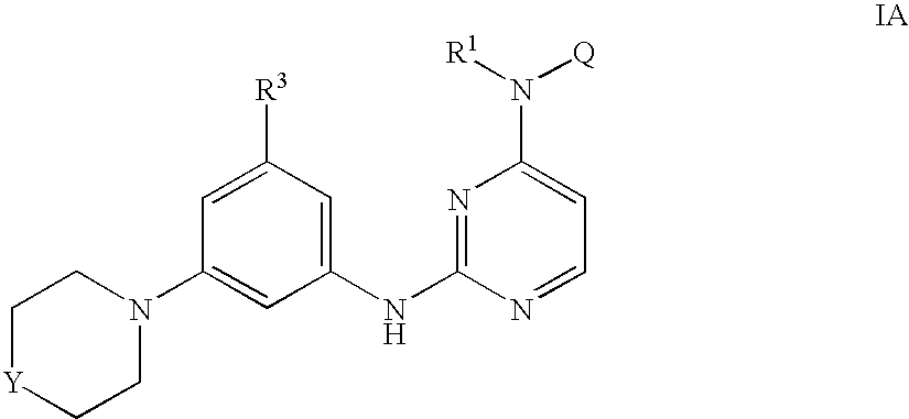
C1[Y]CCN(C2=CC(NC3=NC(N([R1])[Q])=CC=N3)=CC([R3])=C2)C1
